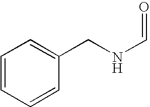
C1=CC=CC(CNC=O)=C1
